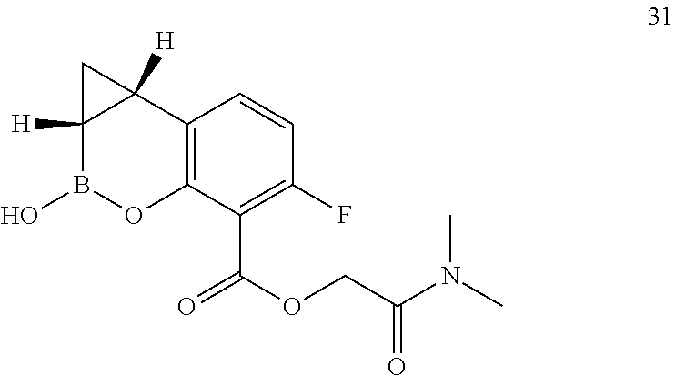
CN(C(COC(C1=C(F)C=CC2=C1OB(O)C1([H])C2([H])C1)=O)=O)C
